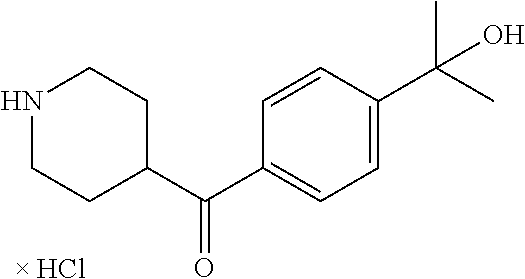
[ HCl].C(=O)(C1=CC=C(C(C)(C)O)C=C1)C1CCNCC1
